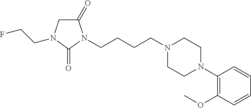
C1(=O)CN(CCF)C(=O)N1CCCCN1CCN(C2=C(OC)C=CC=C2)CC1
